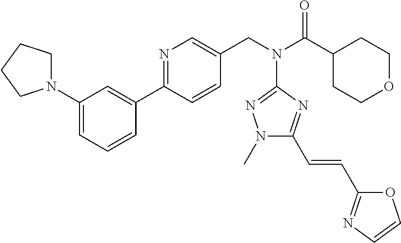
N1=C(C2=CC(N3CCCC3)=CC=C2)C=CC(CN(C(C2CCOCC2)=O)C2=NN(C)C(C=CC3=NC=CO3)=N2)=C1
